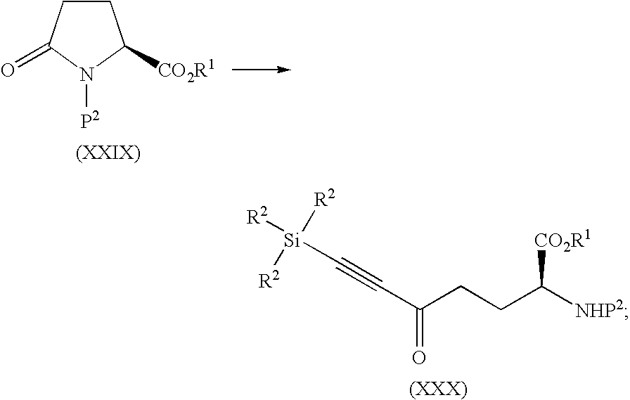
C1CC(=O)N([P2])C1[CO2R1].C(CCC([NHP2])[CO2R1])(=O)C#C[Si]([R2])([R2])[R2]
